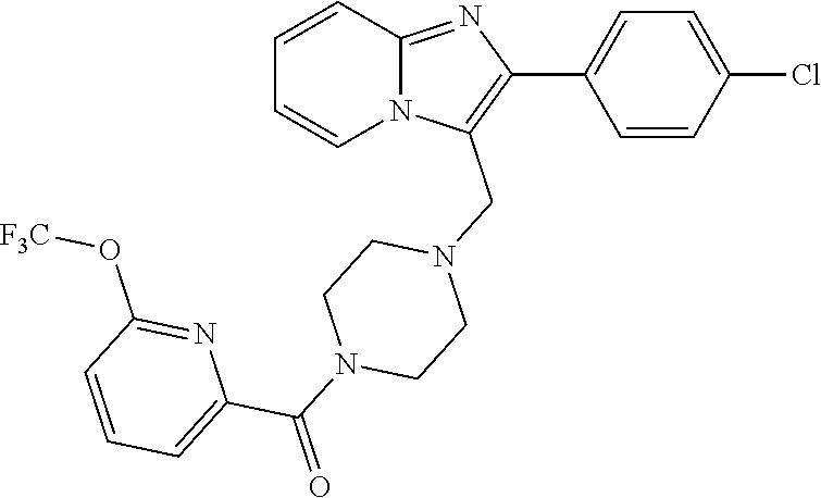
C1=CC2=NC(C3=CC=C(Cl)C=C3)=C(CN3CCN(C(=O)C4=CC=CC(O[F3C])=N4)CC3)N2C=C1
